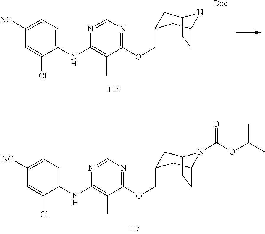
C1([NC])=CC=C(NC2=C(C)C(OCC3CC4N(C(OC(C)C)=O)C(C3)CC4)=NC=N2)C(Cl)=C1.C1([NC])=CC=C(NC2=C(C)C(OCC3CC4NC(C3)CC4)=NC=N2)C(Cl)=C1.[Boc]
